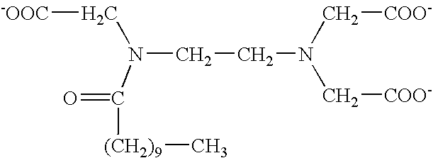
[-OOC]CN(CCN(C[COO-])C[COO-])C(=O)[(CH2)9]C
